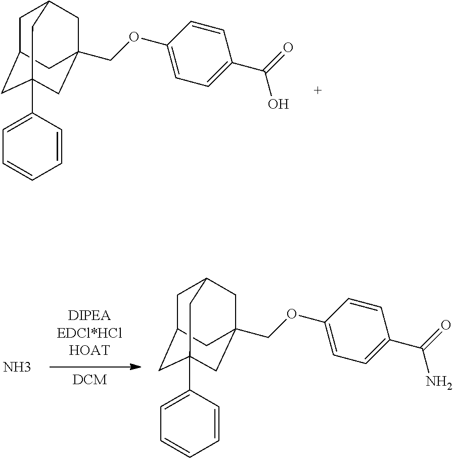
C1C2CC3(C4=CC=CC=C4)CC(COC4=CC=C(C(=O)O)C=C4)(CC1C3)C2.[DCM].C1C2CC3(C4=CC=CC=C4)CC(COC4=CC=C(C(=O)N)C=C4)(CC1C3)C2.N
